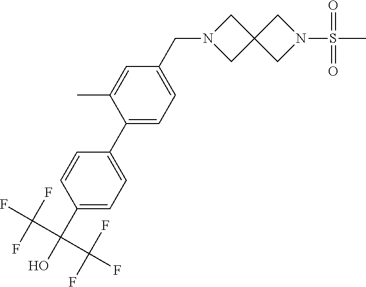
C1(C(O)(C(F)(F)F)C(F)(F)F)=CC=C(C2=CC=C(CN3CC4(C3)CN(S(C)(=O)=O)C4)C=C2C)C=C1
